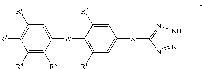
C1=C([W]C2=C([R1])C=C([X]C3=N[NH]N=N3)C=C2[R2])C([R3])=C([R4])C([R5])=C1[R6]
